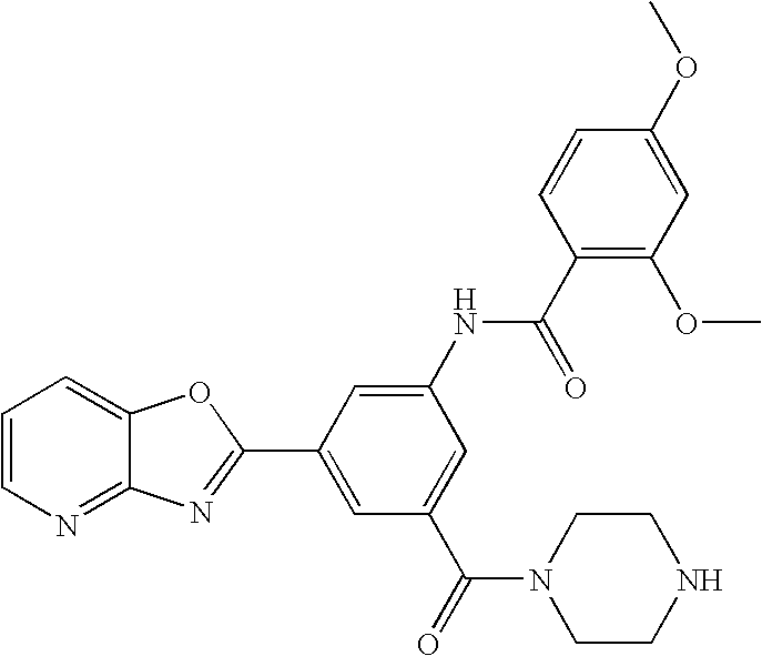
C1=CN=C2C(=C1)OC(C1=CC(C(N3CCNCC3)=O)=CC(NC(C3=C(OC)C=C(OC)C=C3)=O)=C1)=N2
